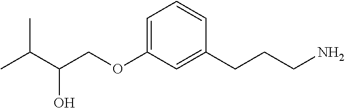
CC(C(O)COC1=CC=CC(CCCN)=C1)C
